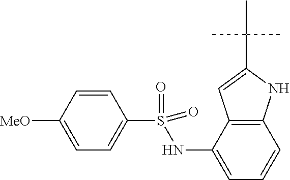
C12=C(C(NS(C3=CC=C([MeO])C=C3)(=O)=O)=CC=C1)C=C(C(C)(C)C)N2
